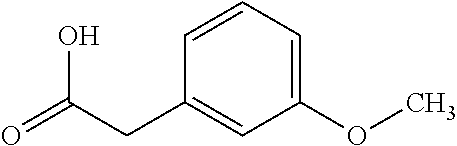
C1=CC=C(OC)C=C1CC(=O)O
